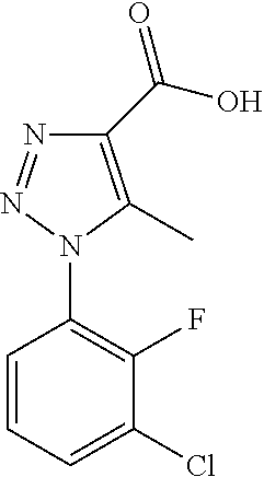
C1=CC=C(Cl)C(F)=C1N1C(C)=C(C(O)=O)N=N1
